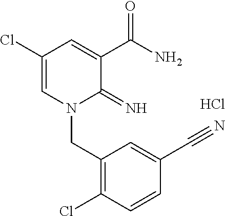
C1(Cl)=CN(CC2=C(Cl)C=CC(C#N)=C2)C(=N)C(C(N)=O)=C1.Cl
